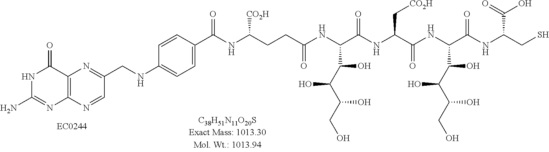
C12=C(N=CC(CNC3=CC=C(C(=O)NC(CCC(NC(C(NC(C(NC(C(NC(CS)C(O)=O)=O)C(C(C(CO)O)O)O)=O)C[CO2H])=O)C(C(C(CO)O)O)O)=O)[CO2H])C=C3)=N1)N=C(N)NC2=O
